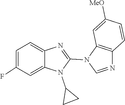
N1=C(N2C3=C(C=CC([MeO])=C3)N=C2)N(C2CC2)C2=CC(F)=CC=C12
